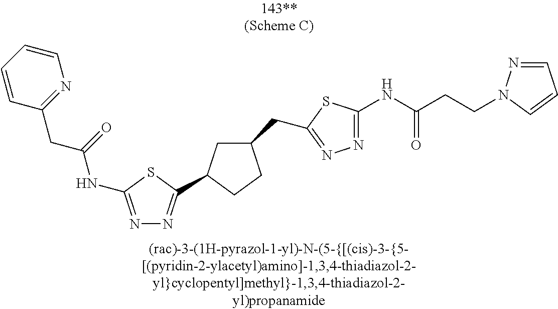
C1C(CC2=NN=C(NC(CCN3N=CC=C3)=O)S2)CCC1C1=NN=C(NC(=O)CC2=NC=CC=C2)S1
